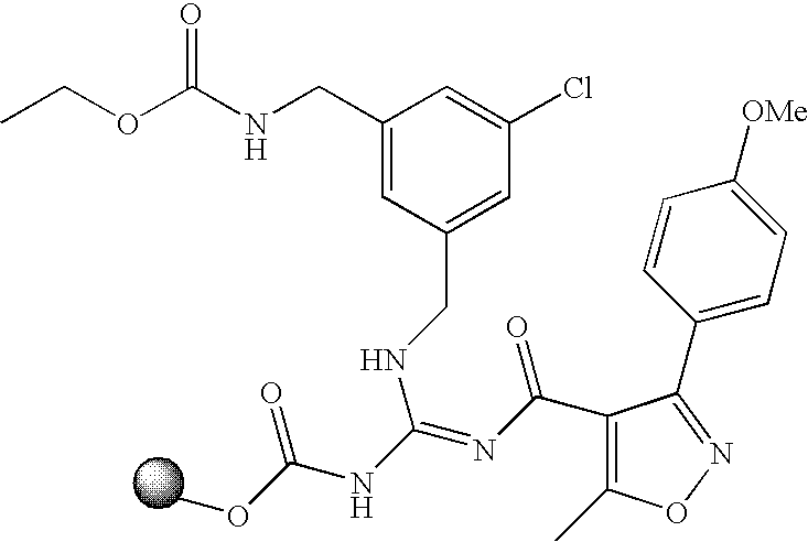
C1(CNC(OCC)=O)=CC(CNC(=NC(=O)C2=C(C)ON=C2C2=CC=C([OMe])C=C2)NC(OC)=O)=CC(Cl)=C1
